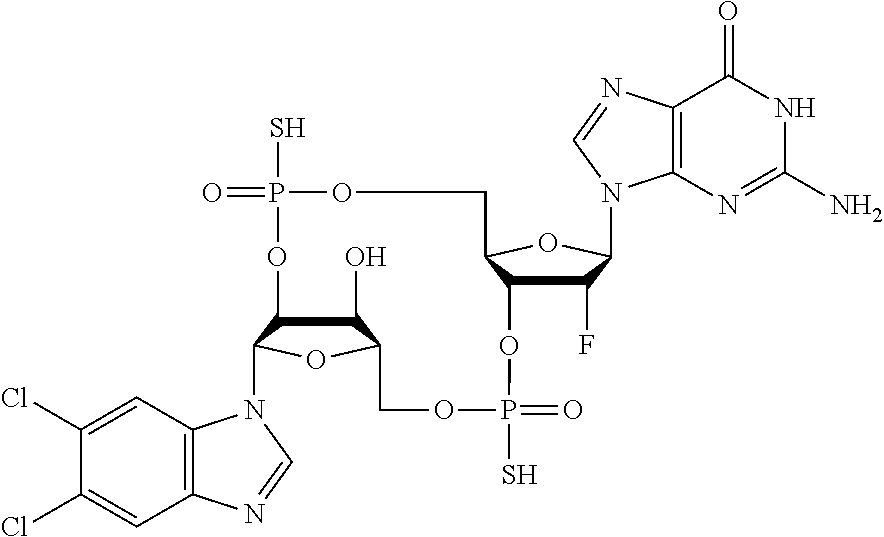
C1(O)C2C(N3C4=C(C=C(Cl)C(Cl)=C4)N=C3)OC1COP(S)(=O)OC1C(F)C(N3C4=C(C(=O)NC(N)=N4)N=C3)OC1COP(S)(=O)O2
